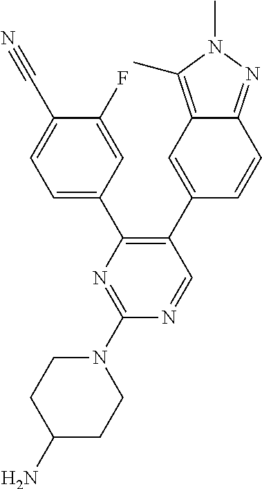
N1=C(N2CCC(N)CC2)N=CC(C2=CC3=C(C)N(C)N=C3C=C2)=C1C1=CC=C(C#N)C(F)=C1
